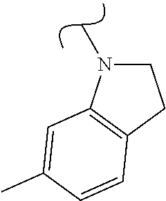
C1CC2=C(N1C)C=C(C)C=C2
